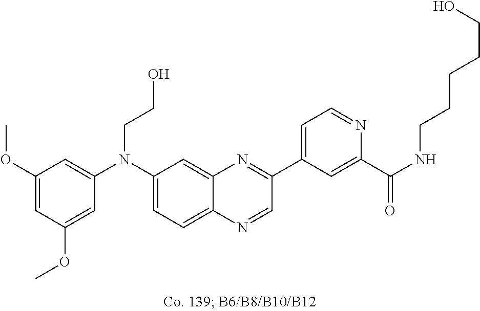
C1(OC)=CC(OC)=CC(N(C2=CC=C3C(=C2)N=C(C2=CC=NC(C(NCCCCCO)=O)=C2)C=N3)CCO)=C1
